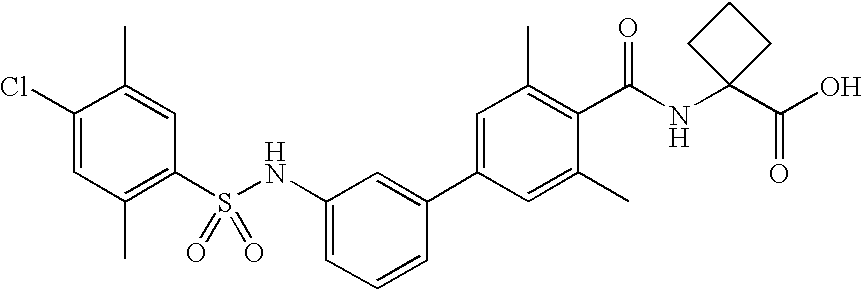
C1(NS(C2=C(C)C=C(Cl)C(C)=C2)(=O)=O)=CC=CC(C2=CC(C)=C(C(NC3(C(O)=O)CCC3)=O)C(C)=C2)=C1
